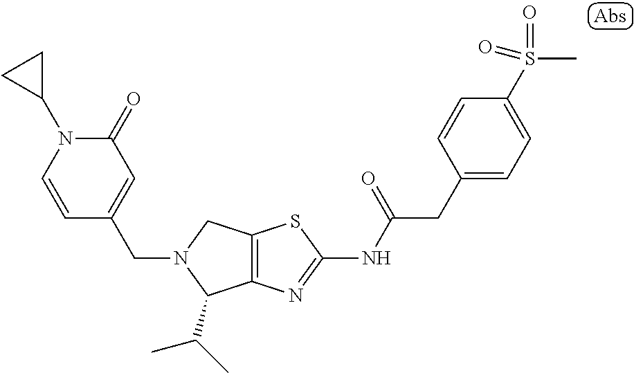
C1=CN(C2CC2)C(=O)C=C1CN1C(C(C)C)C2=C(C1)SC(NC(CC1=CC=C(S(C)(=O)=O)C=C1)=O)=N2
